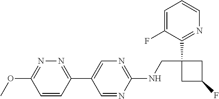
C1(C2=CN=C(NCC3(C4=NC=CC=C4F)CC(F)C3)N=C2)=NN=C(OC)C=C1
